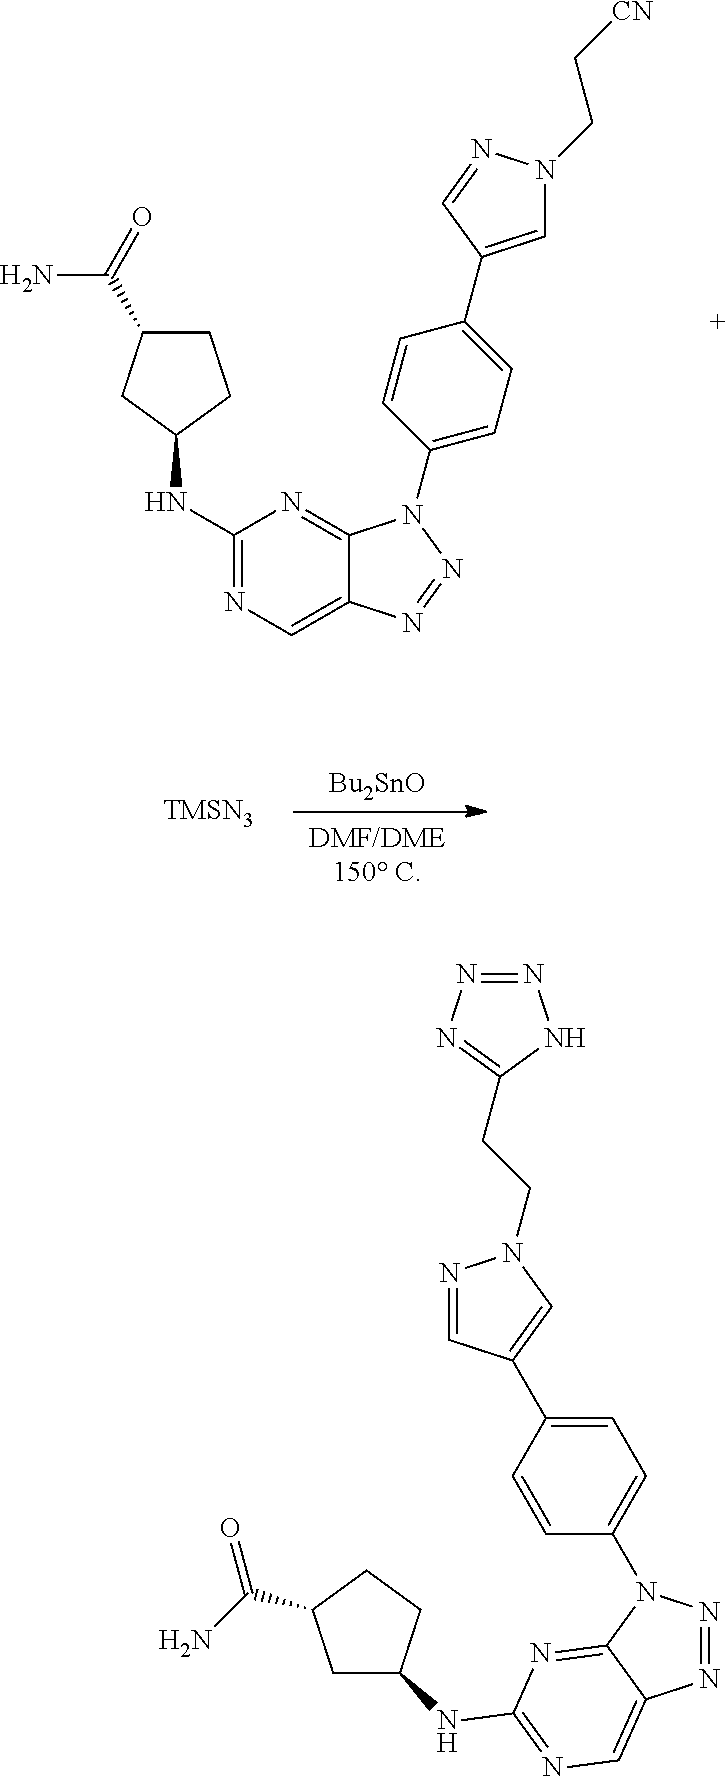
C1(NC2CCC(C(=O)N)C2)=NC=C2C(=N1)N(C1=CC=C(C3=CN(CC[CN])N=C3)C=C1)N=N2.[TMSN3].[Bu2SnO].N1=NN(C2=CC=C(C3=CN(CCC4=NN=NN4)N=C3)C=C2)C2=NC(NC3CC(C(N)=O)CC3)=NC=C12
